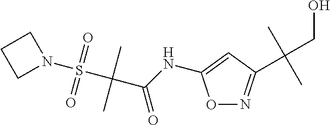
O1N=C(C(CO)(C)C)C=C1NC(=O)C(S(N1CCC1)(=O)=O)(C)C
